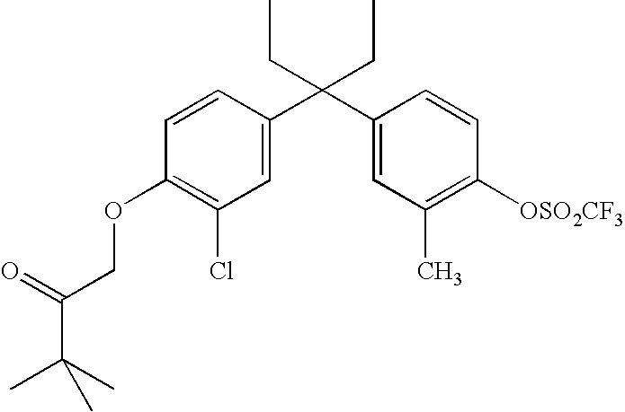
C1([OSO2CF3])=C(C)C=C(C(C2=CC(Cl)=C(OCC(C(C)(C)C)=O)C=C2)(CC)CC)C=C1
